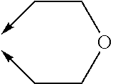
C(COCC->C)->C
